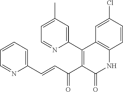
C1(C2=C(C(C=CC3=CC=CC=N3)=O)C(=O)NC3=C2C=C(Cl)C=C3)=CC(C)=CC=N1
